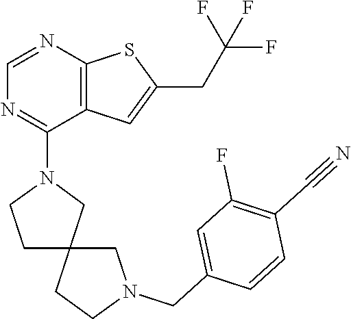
C1=NC2=C(C(N3CCC4(C3)CCN(CC3=CC(F)=C(C#N)C=C3)C4)=N1)C=C(CC(F)(F)F)S2
